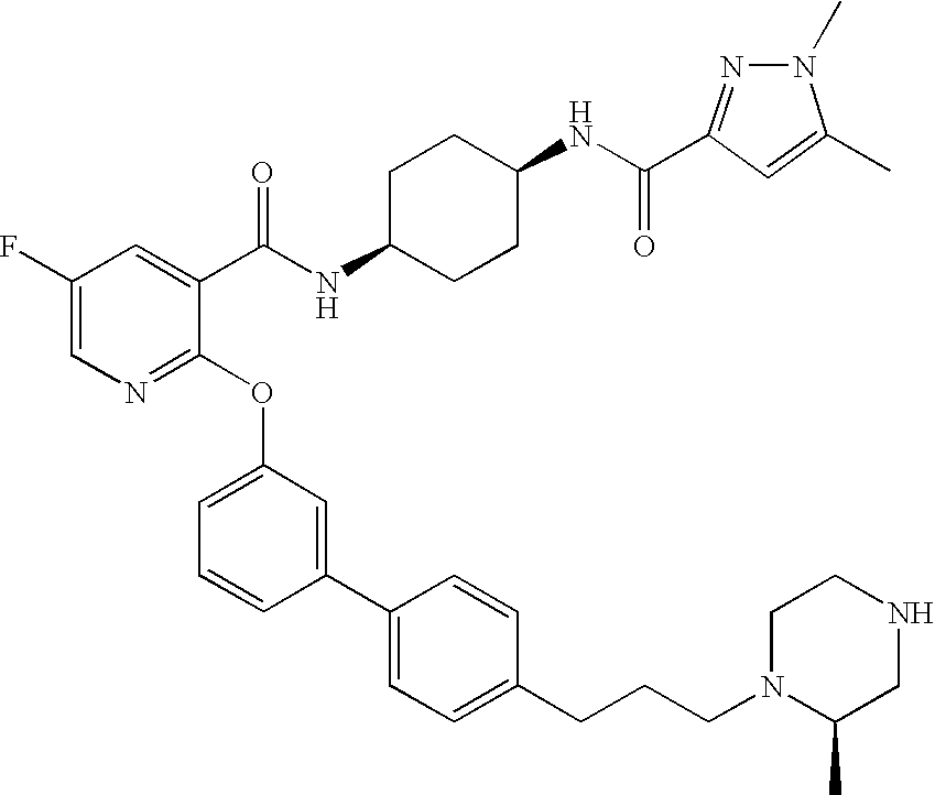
C1(F)=CN=C(OC2=CC=CC(C3=CC=C(CCCN4CCNCC4C)C=C3)=C2)C(C(NC2CCC(NC(=O)C3=NN(C)C(C)=C3)CC2)=O)=C1
